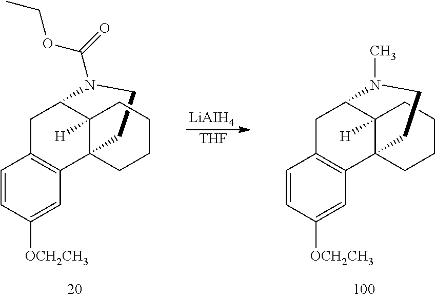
C1CN(C(=O)OCC)C2C3([H])C1(C1=C(C=CC([OCH2CH3])=C1)C2)CCCC3.[THF].[LiAIH4].C1=CC([OCH2CH3])=CC2=C1CC1C3([H])C2(CCCC3)CCN1C
